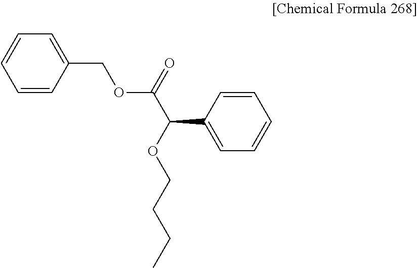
C1=C(COC(C(C2=CC=CC=C2)OCCCC)=O)C=CC=C1
